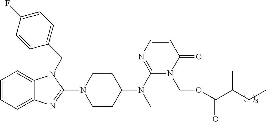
C1=CC=C2C(=C1)N(CC1=CC=C(F)C=C1)C(N1CCC(N(C3=NC=CC(=O)N3COC(C(C)CC)=O)C)CC1)=N2
